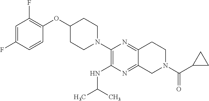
C1=C(F)C=CC(OC2CCN(C3=C(NC(C)C)N=C4C(=N3)CCN(C(C3CC3)=O)C4)CC2)=C1F
